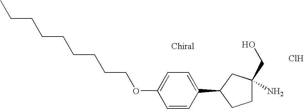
C1=CC(C2CCC(N)(CO)C2)=CC=C1OCCCCCCCCC.Cl
